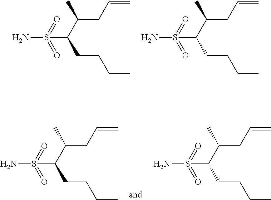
NS(=O)(=O)C(C(C)CC=C)CCCC.NS(=O)(=O)C(C(C)CC=C)CCCC.NS(=O)(=O)C(C(C)CC=C)CCCC.NS(=O)(=O)C(C(C)CC=C)CCCC
